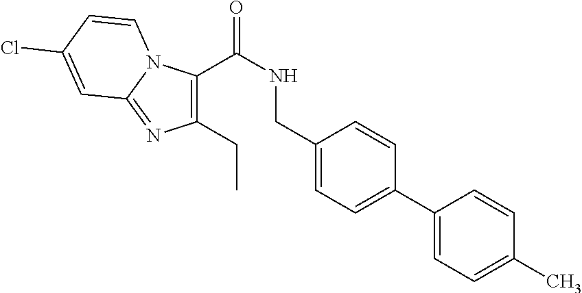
C1(C(NCC2=CC=C(C3=CC=C(C)C=C3)C=C2)=O)=C(CC)N=C2N1C=CC(Cl)=C2
